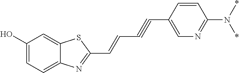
C1(O)=CC=C2C(=C1)SC(C=CC#CC1=CN=C(N(*)*)C=C1)=N2
